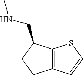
C12=C(SC=C1)C(CNC)CC2
